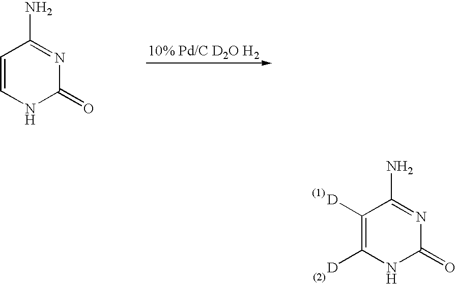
C1=CNC(=O)N=C1N.C1([D])=C([D])NC(=O)N=C1N
